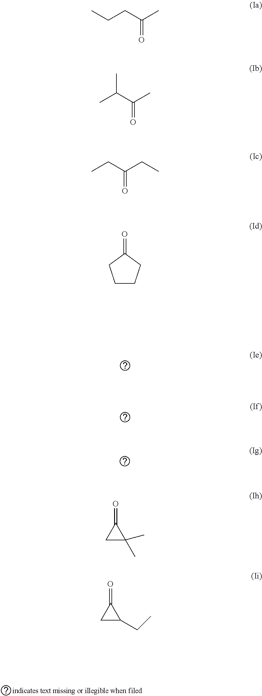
CCCC(C)=O.CC(C(C)=O)C.CCC(CC)=O.O=C1CCCC1.C1C(C)(C)C1=O.C1C(CC)C1=O
